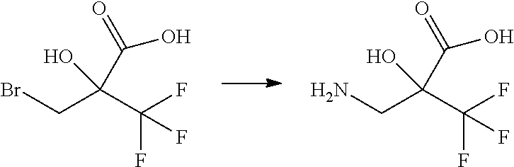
NCC(C(F)(F)F)(O)C(=O)O.BrCC(C(F)(F)F)(O)C(=O)O
